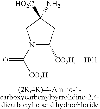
Cl.N1(C(=O)[CO2H])C([CO2H])CC([HO2C])(N)C1
